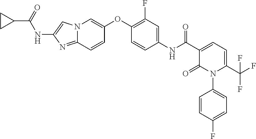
C1(NC(C2=CC=C(C(F)(F)F)N(C3=CC=C(F)C=C3)C2=O)=O)=CC(F)=C(OC2=CN3C(=NC(NC(C4CC4)=O)=C3)C=C2)C=C1
